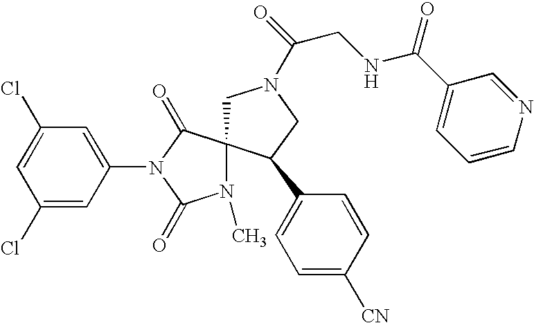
ClC1=CC(Cl)=CC(N2C(=O)C3(CN(C(=O)CNC(C4=CC=CN=C4)=O)CC3C3=CC=C([CN])C=C3)N(C)C2=O)=C1
